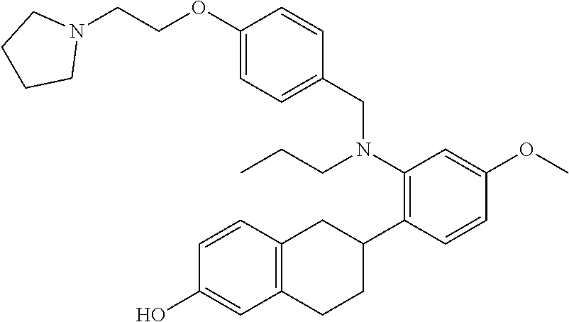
C(COC1=CC=C(CN(C2=C(C3CC4=C(CC3)C=C(O)C=C4)C=CC(OC)=C2)CCC)C=C1)N1CCCC1
